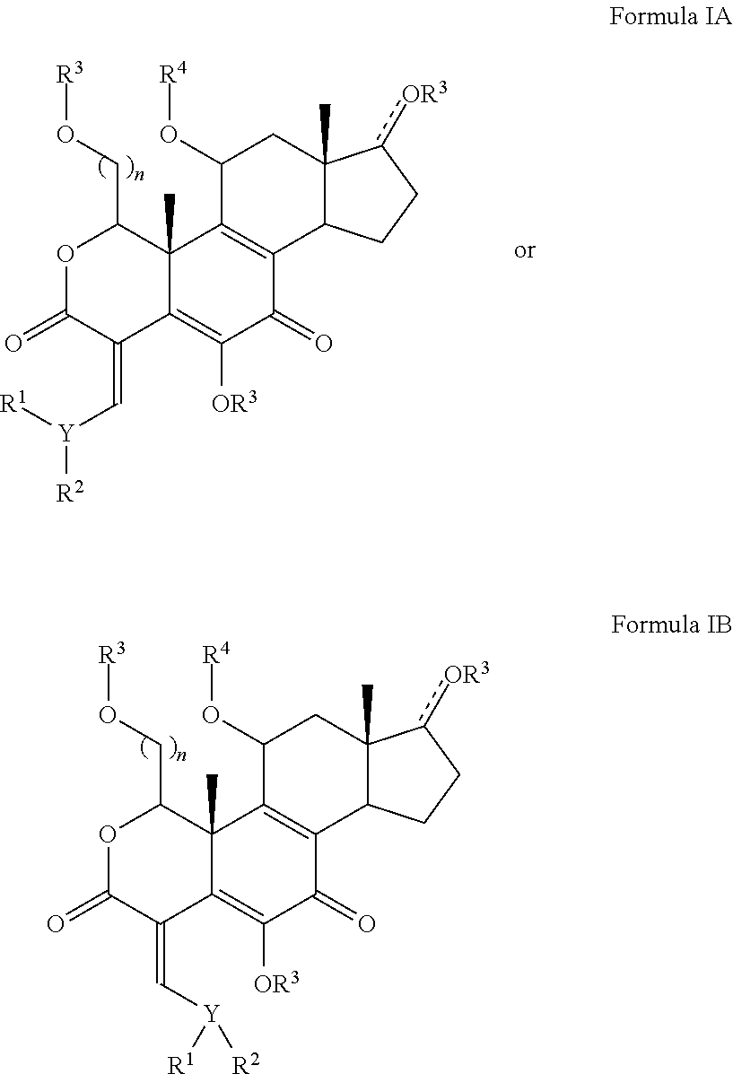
O1C(=O)C(=C[Y]([R1])[R2])C2=C([OR3])C(=O)C3=C(C2(C)C1CO[R3])C(O[R4])CC1(C)C3CCc1[OR3].O1C(=O)C(=C[Y]([R2])[R1])C2=C([OR3])C(=O)C3=C(C2(C)C1CO[R3])C(O[R4])CC1(C)C3CCc1[OR3]
